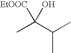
CC(C(C)C)([EtOOC])O
